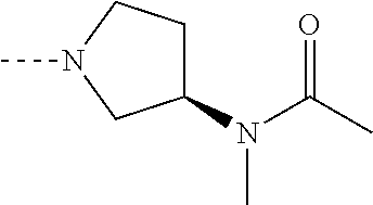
C1(N(C(C)=O)C)CCN(C)C1
